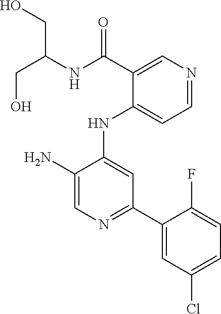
C1(NC2=CC(C3=CC(Cl)=CC=C3F)=NC=C2N)=CC=NC=C1C(NC(CO)CO)=O
